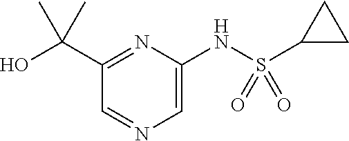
C1(C(O)(C)C)=NC(NS(C2CC2)(=O)=O)=CN=C1
